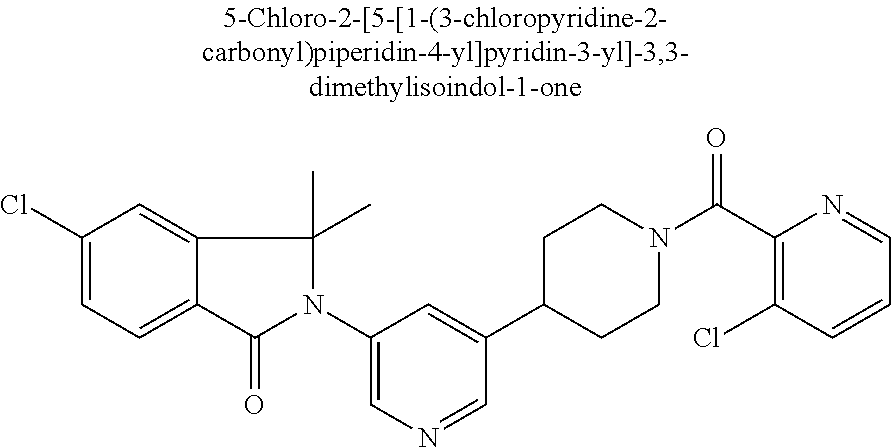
C1(Cl)=CC=C2C(=C1)C(C)(C)N(C1=CN=CC(C3CCN(C(C4=C(Cl)C=CC=N4)=O)CC3)=C1)C2=O
